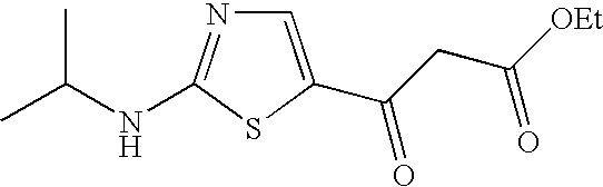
C1=C(C(CC([OEt])=O)=O)SC(NC(C)C)=N1
